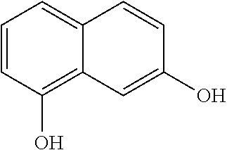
C1=CC(O)=C2C(=C1)C=CC(O)=C2
